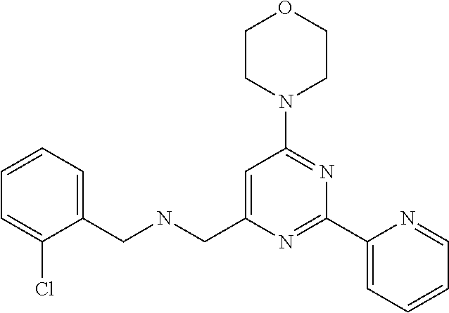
C1CN(C2=NC(C3=CC=CC=N3)=NC(CNCC3=CC=CC=C3Cl)=C2)CCO1
